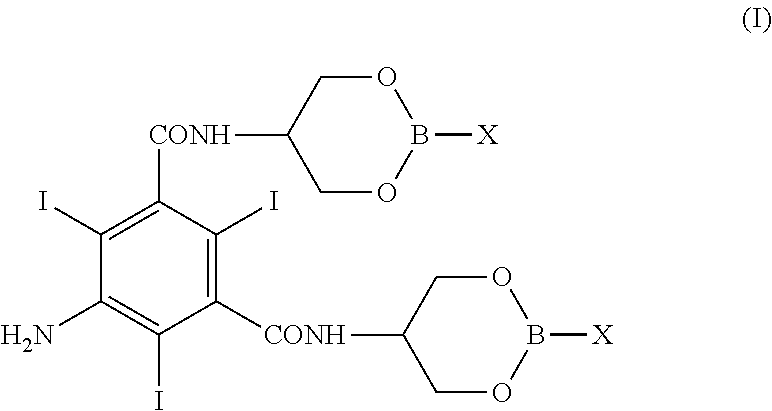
C1([CONH]C2COB([X])OC2)=C(I)C([CONH]C2COB([X])OC2)=C(I)C(N)=C1I
